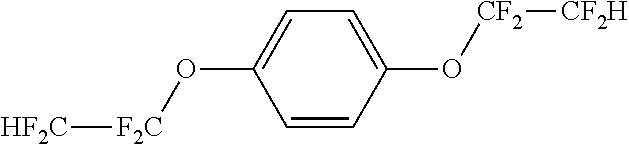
C1=CC(O[CF2][CF2H])=CC=C1O[F2C][HF2C]
